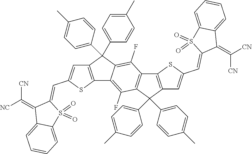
C12=C(C(C3=CC=C(C)C=C3)(C3=CC=C(C)C=C3)C3=C(F)C4=C(C(F)=C13)C(C1=CC=C(C)C=C1)(C1=CC=C(C)C=C1)C1=C4SC(C=C3C(=C([CN])[CN])C4=CC=CC=C4S3(=O)=O)=C1)C=C(C=C1C(=C([CN])[NC])C3=CC=CC=C3S1(=O)=O)S2
